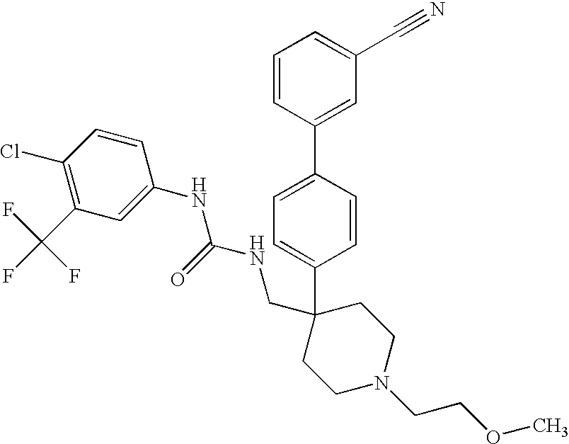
C1=CC(C2=CC(C#N)=CC=C2)=CC=C1C1(CNC(NC2=CC(C(F)(F)F)=C(Cl)C=C2)=O)CCN(CCOC)CC1
